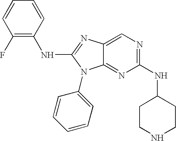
C1=CC(F)=C(NC2=NC3=CN=C(NC4CCNCC4)N=C3N2C2=CC=CC=C2)C=C1
